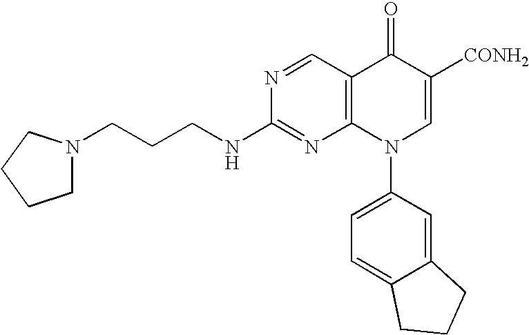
N1=CC2=C(N=C1NCCCN1CCCC1)N(C1=CC=C3C(=C1)CCC3)C=C([CONH2])C2=O
